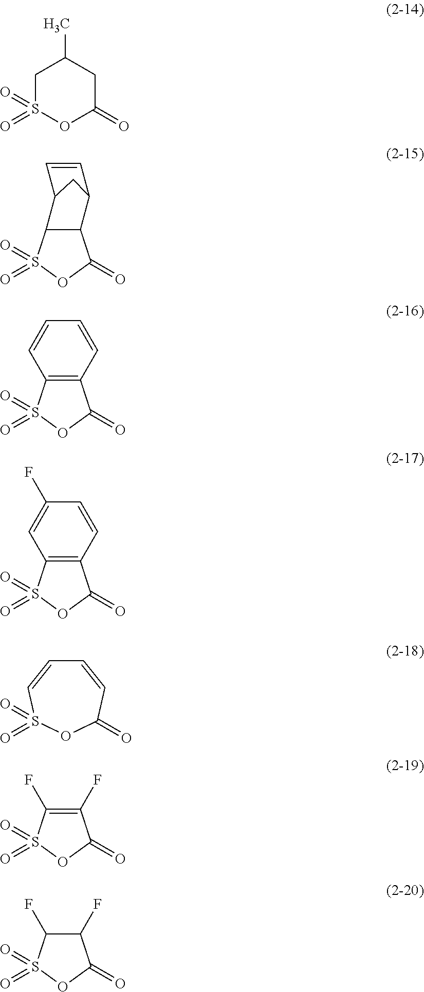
C1S(=O)(=O)OC(=O)CC1C.C12C(S(=O)(=O)OC1=O)C1CC2C=C1.C12=C(S(=O)(=O)OC1=O)C=CC=C2.C12=C(S(=O)(=O)OC1=O)C=C(F)C=C2.C1=CC(=O)OS(=O)(=O)C=C1.C1(F)=C(F)S(=O)(=O)OC1=O.C1(F)C(F)S(=O)(=O)OC1=O
